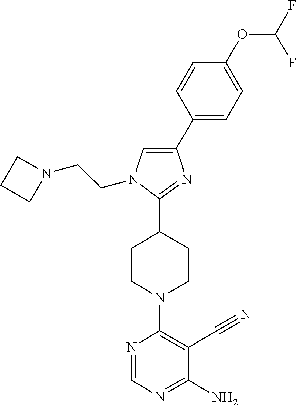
C1(C2=CC=C(OC(F)F)C=C2)=CN(CCN2CCC2)C(C2CCN(C3=C(C#N)C(N)=NC=N3)CC2)=N1
